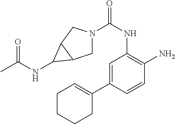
N1(C(NC2=C(N)C=CC(C3=CCCCC3)=C2)=O)CC2C(C1)C2NC(C)=O
